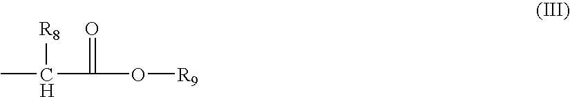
CC([R8])C(O[R9])=O
